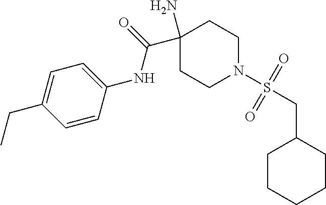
C1(N)(C(=O)NC2=CC=C(CC)C=C2)CCN(S(CC2CCCCC2)(=O)=O)CC1
